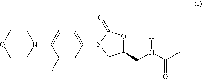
C1CN(C2=CC=C(N3C(=O)OC(CN(C(C)=O)[H])C3)C=C2F)CCO1
